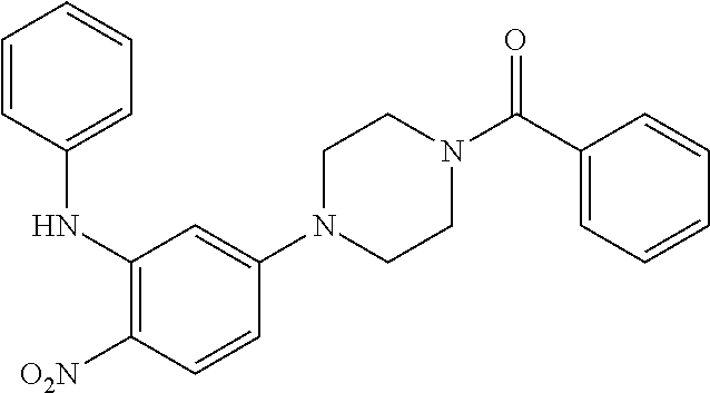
C1(NC2=CC=CC=C2)=C([O2N])C=CC(N2CCN(C(C3=CC=CC=C3)=O)CC2)=C1
